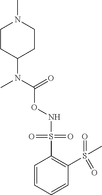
N(OC(=O)N(C)C1CCN(C)CC1)S(C1=C(S(C)(=O)=O)C=CC=C1)(=O)=O
